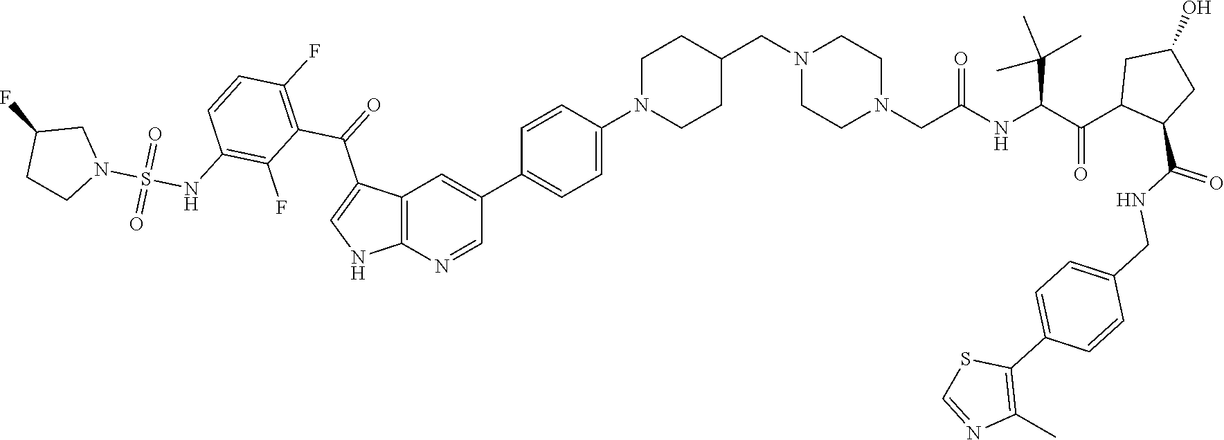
C12=C(N=CC(C3=CC=C(N4CCC(CN5CCN(CC(NC(C(C6C(C(NCC7=CC=C(C8=C(C)N=CS8)C=C7)=O)CC(O)C6)=O)C(C)(C)C)=O)CC5)CC4)C=C3)=C1)NC=C2C(=O)C1=C(F)C=CC(NS(N2CC(F)CC2)(=O)=O)=C1F
